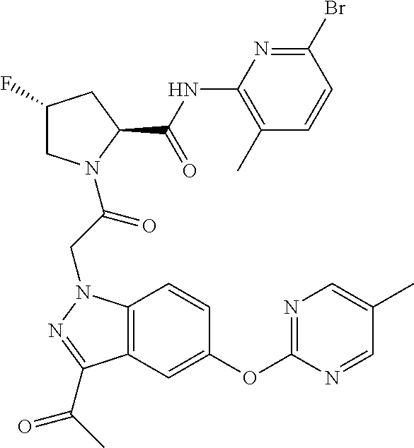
C1(F)CN(C(CN2C3=C(C=C(OC4=NC=C(C)C=N4)C=C3)C(C(C)=O)=N2)=O)C(C(NC2=C(C)C=CC(Br)=N2)=O)C1
